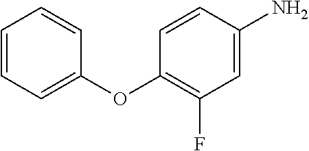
C1=CC=C(OC2=C(F)C=C(N)C=C2)C=C1
